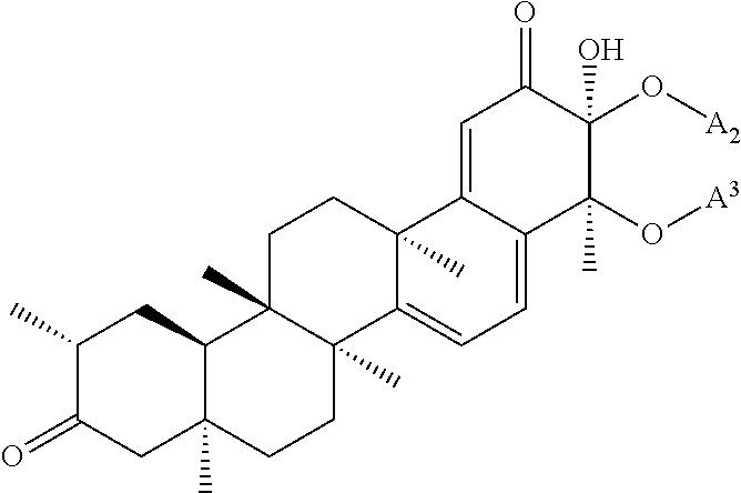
C1(C)C(=O)CC2(C)C(C1)C1(C)C(C)(CC2)C2=CC=C3C(=CC(=O)C(O[A2])(O)C3(O[A3])C)C2(C)CC1
